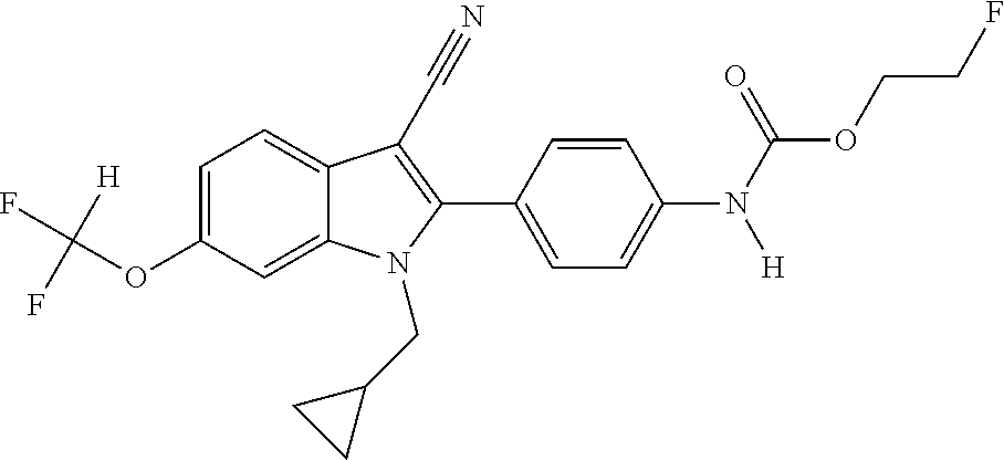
C1=C2C(=CC=C1OC(F)([H])F)C(C#N)=C(C1=CC=C(N(C(=O)OCCF)[H])C=C1)N2CC1CC1
